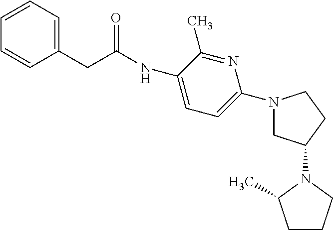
C(C(NC1=CC=C(N2CC(N3C(C)CCC3)CC2)N=C1C)=O)C1=CC=CC=C1
